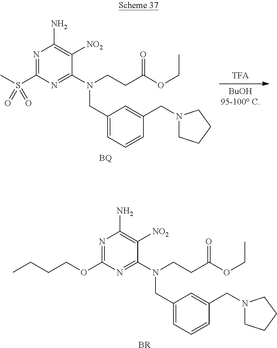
C1(S(C)(=O)=O)=NC(N)=C([NO2])C(N(CCC(OCC)=O)CC2=CC=CC(CN3CCCC3)=C2)=N1.[BQ].C1(OCCCC)=NC(N)=C([NO2])C(N(CCC(OCC)=O)CC2=CC=CC(CN3CCCC3)=C2)=N1.[BR]
